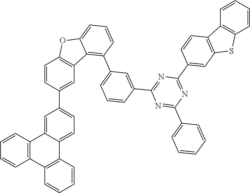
C1=CC(C2=CC=C3C(=C2)C2=C(C4=C3C=CC=C4)C=CC=C2)=CC2=C1OC1=CC=CC(C3=CC=CC(C4=NC(C5=CC6=C(C=C5)C5=C(S6)C=CC=C5)=NC(C5=CC=CC=C5)=N4)=C3)=C21
